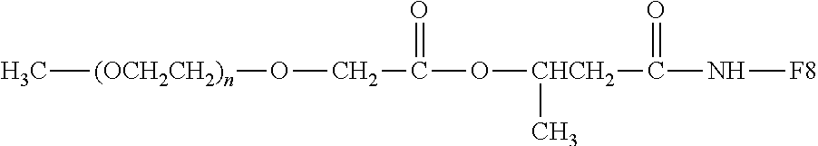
C[(OCH2CH2)n]OCC(O[CHCH2](C)C(N[F8])=O)=O
